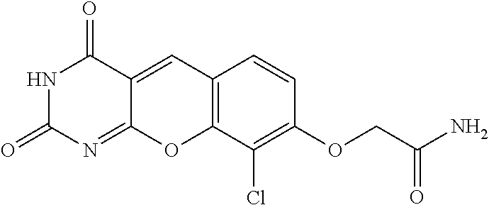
N1C(=O)N=C2C(=CC3=C(O2)C(Cl)=C(OCC(N)=O)C=C3)C1=O
